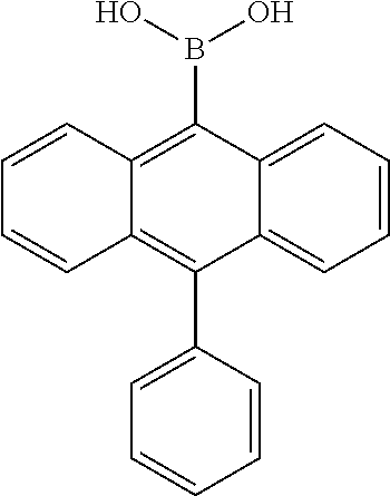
C12=C(B(O)O)C3=CC=CC=C3C(C3=CC=CC=C3)=C1C=CC=C2
